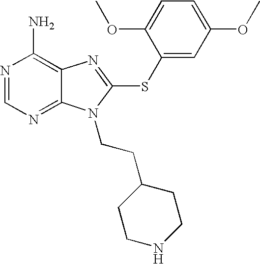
N1=CN=C2C(=C1N)N=C(SC1=CC(OC)=CC=C1OC)N2CCC1CCNCC1
